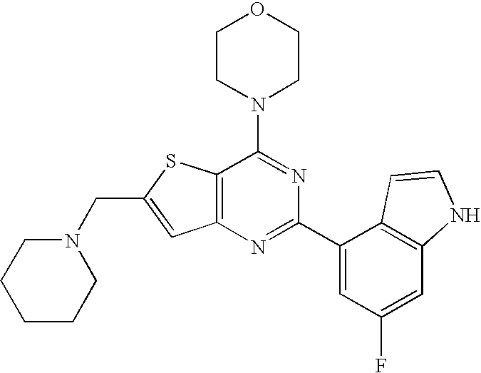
N1(CC2=CC3=C(S2)C(N2CCOCC2)=NC(C2=CC(F)=CC4=C2C=CN4)=N3)CCCCC1
